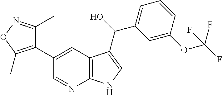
C1(C2=CC3=C(N=C2)NC=C3C(C2=CC=CC(OC(F)(F)F)=C2)O)=C(C)ON=C1C
